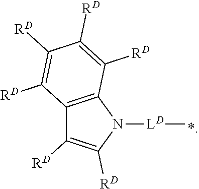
C12=C(N([LD]C)C([RD])=C1[RD])C([RD])=C([RD])C([RD])=C2[RD]
